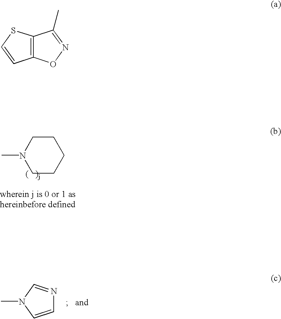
N1(C)CCCCC1.C1=CN(C)C=N1.C12=C(SC=C1)C(C)=NO2
